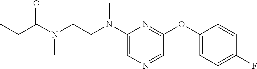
C1=NC=C(N(CCN(C(CC)=O)C)C)N=C1OC1=CC=C(F)C=C1
